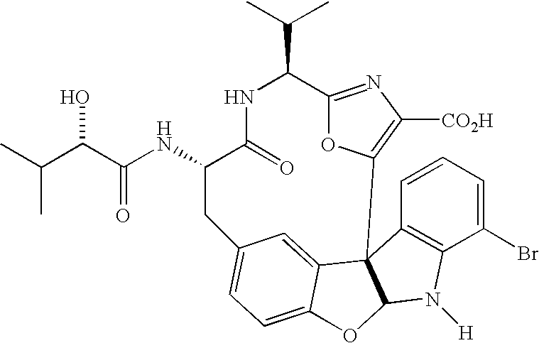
C1(Br)=CC=CC2=C1N([H])C1C23C2=CC(=CC=C2O1)CC(NC(C(C(C)C)O)=O)C(=O)NC(C(C)C)C1=NC([CO2H])=C3O1
